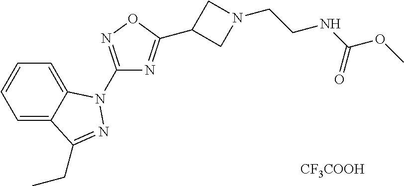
C1=C2C(=CC=C1)C(CC)=NN2C1=NOC(C2CN(CCNC(OC)=O)C2)=N1.[CF3COOH]
